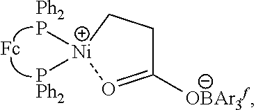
[Ph2P][Ni]1([PPh2])CCC([OBAr3f])=O1
